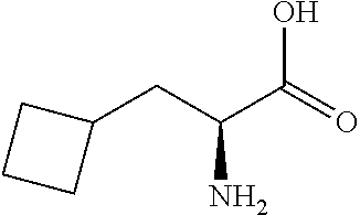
C1(CC(C(=O)O)N)CCC1
